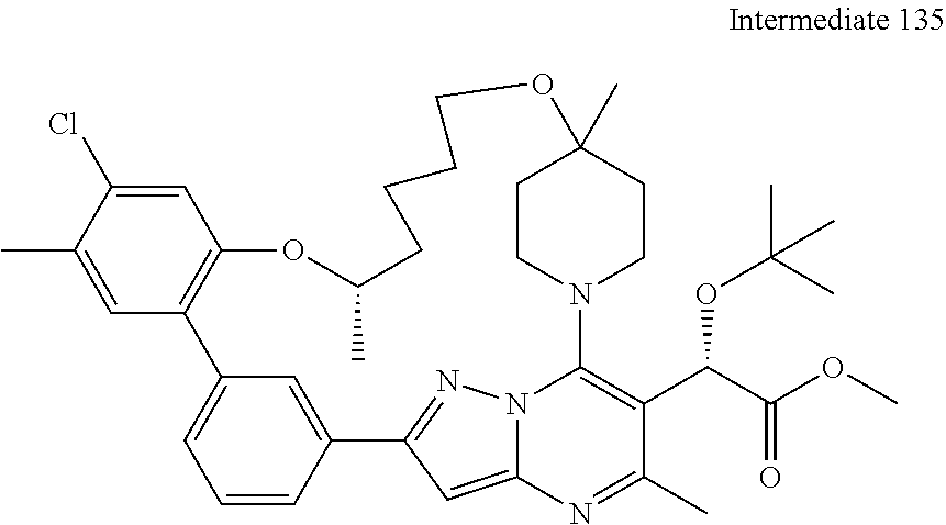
C1=C(Cl)C(C)=CC2=C1OC(C)CCCCOC1(C)CCN(C3=C(C(OC(C)(C)C)C(=O)OC)C(C)=NC4=CC(=NN43)C3=CC2=CC=C3)CC1
